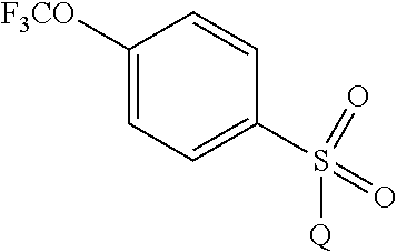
C1([F3CO])=CC=C(S(=O)(=O)[Q])C=C1
